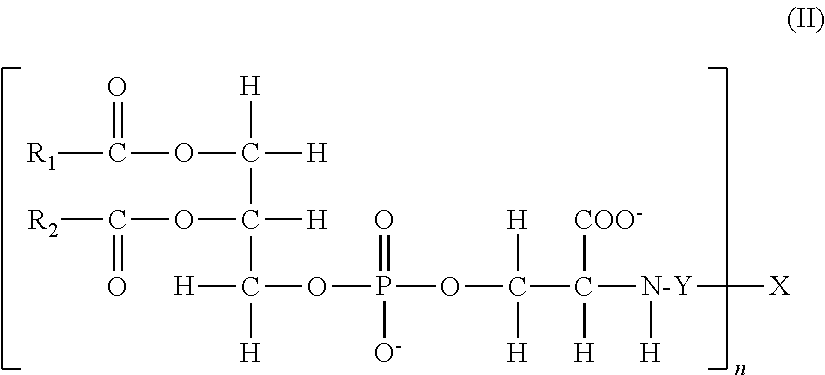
[R1]C(OC([H])([H])C(C([H])([H])OP(OC(C([N-Y]([X])[H])([COO-])[H])([H])[H])(=O)[O-])([H])OC([R2])=O)=O
